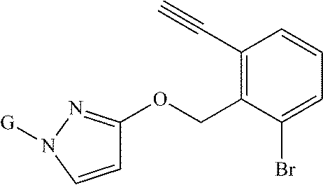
C1=CN([G])N=C1OCC1=C(C#C)C=CC=C1Br
